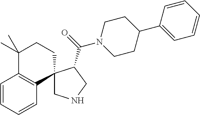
C1=CC=CC2=C1C(C)(C)CCC21CNCC1C(=O)N1CCC(C2=CC=CC=C2)CC1
